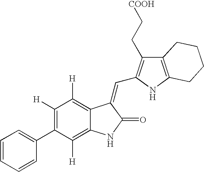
C1([H])=C(C2=CC=CC=C2)C([H])=C2C(=C1[H])C(=CC1=C(CC[COOH])C3=C(N1)CCCC3)C(=O)N2
